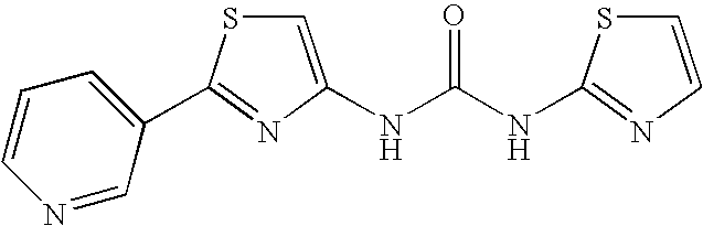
N(C(NC1=NC=CS1)=O)C1=CSC(C2=CC=CN=C2)=N1
